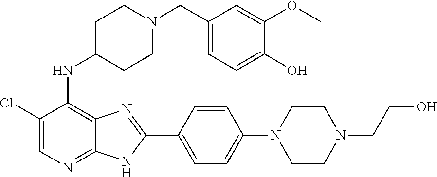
C1(Cl)=CN=C2C(=C1NC1CCN(CC3=CC=C(O)C(OC)=C3)CC1)N=C(C1=CC=C(N3CCN(CCO)CC3)C=C1)N2
